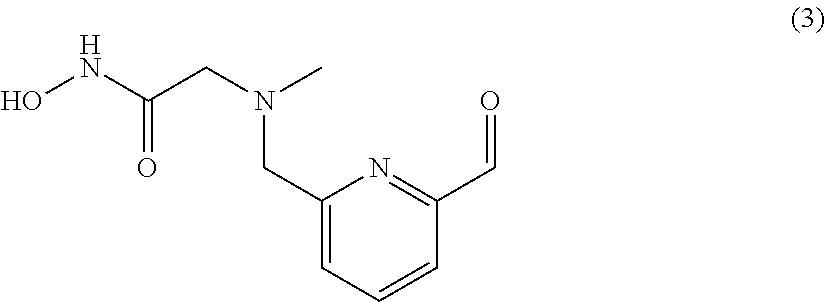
C1(CN(C)CC(NO)=O)=CC=CC(C=O)=N1
